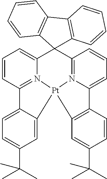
C12(C3=N4C(=CC=C3)C3=C([Pt]45N4=C(C=CC=C14)C1=CC=C(C(C)(C)C)C=C15)C=C(C(C)(C)C)C=C3)C1=C(C3=C2C=CC=C3)C=CC=C1
